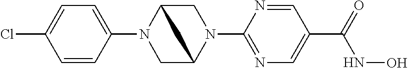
C1(N2CC3N(C4=NC=C(C(NO)=O)C=N4)CC2C3)=CC=C(Cl)C=C1
